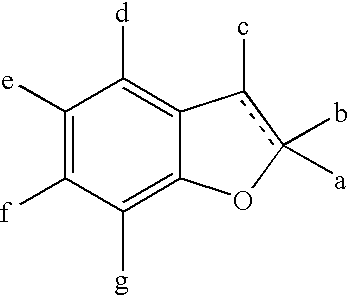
C1([e])=C([f])C([g])=C2C(=C1[d])c(-c)c(-b)([a])O2
